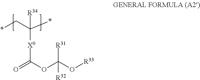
*CC(*)([R34])[X0]C(OC(O[R33])([R31])[R32])=O
